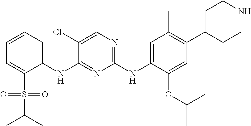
C1=CC=C(S(=O)(=O)C(C)C)C(NC2=NC(NC3=CC(C)=C(C4CCNCC4)C=C3OC(C)C)=NC=C2Cl)=C1
